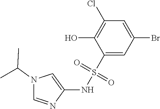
C1(Cl)=C(O)C(S(NC2=CN(C(C)C)C=N2)(=O)=O)=CC(Br)=C1
